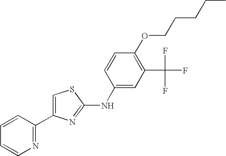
C1(C2=CSC(NC3=CC(C(F)(F)F)=C(OCCCCC)C=C3)=N2)=NC=CC=C1
